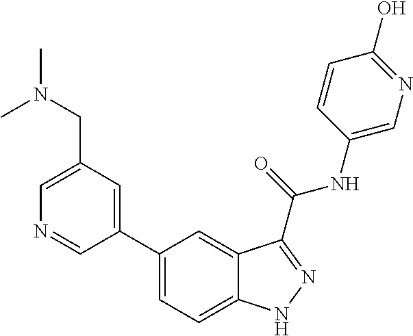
C1(CN(C)C)=CN=CC(C2=CC=C3C(=C2)C(C(NC2=CN=C(O)C=C2)=O)=NN3)=C1
